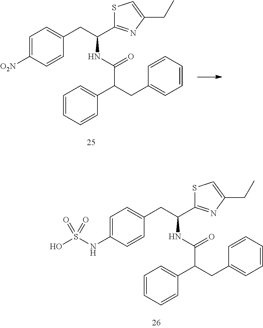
C1=C([O2N])C=CC(CC(C2=NC(CC)=CS2)NC(C(CC2=CC=CC=C2)C2=CC=CC=C2)=O)=C1.C1=C(NS(O)(=O)=O)C=CC(CC(C2=NC(CC)=CS2)NC(C(CC2=CC=CC=C2)C2=CC=CC=C2)=O)=C1
